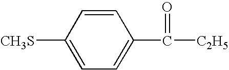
C1([CH3S])=CC=C(C(=O)[C2H5])C=C1
